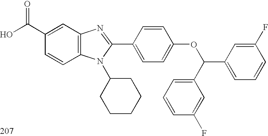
OC(C1=CC2=C(C=C1)N(C1CCCCC1)C(C1=CC=C(OC(C3=CC=CC(F)=C3)C3=CC=CC(F)=C3)C=C1)=N2)=O
